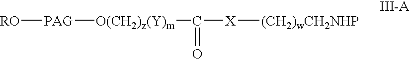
[RO][PAG][O(CH2)z(Y)m]C(=O)[X][(CH2)wCH2NHP]
